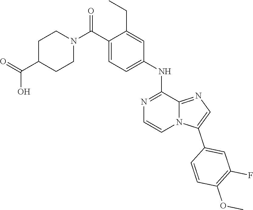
O=C(C1CCN(C(C2=CC=C(NC3=NC=CN4C3=NC=C4C3=CC(F)=C(OC)C=C3)C=C2CC)=O)CC1)O
